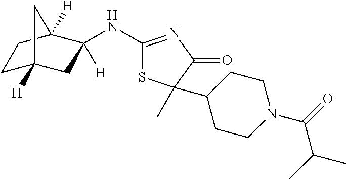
C1C2([H])CC([H])(NC3=NC(=O)C(C4CCN(C(=O)C(C)C)CC4)(C)S3)C([H])(C1)C2
